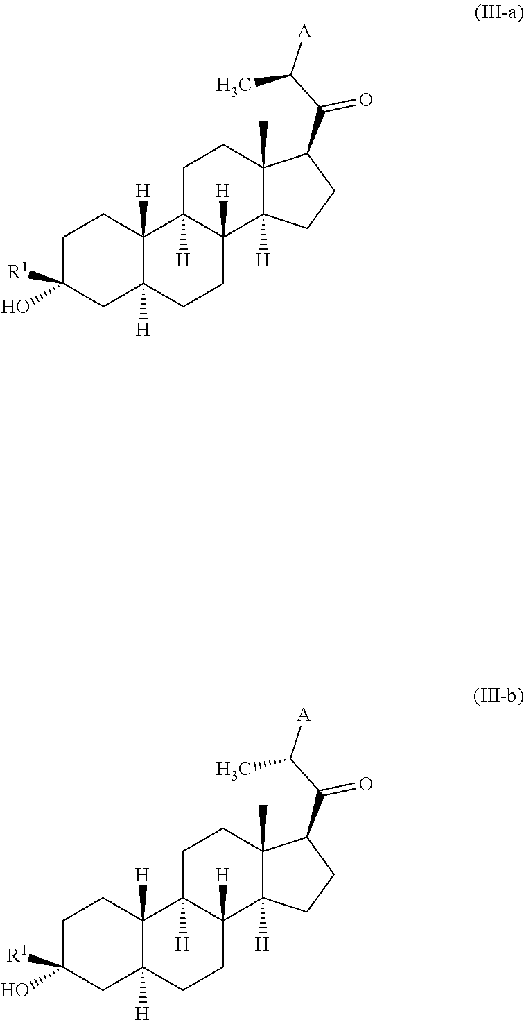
C1C(O)([R1])CC2([H])C([H])(C1)C1([H])C([H])(CC2)C2([H])C(C)(CC1)C(C(C([A])C)=O)CC2.C1C(O)([R1])CC2([H])C([H])(C1)C1([H])C([H])(CC2)C2([H])C(C)(CC1)C(C(C([A])C)=O)CC2
